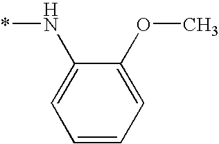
C1=C(N*)C(OC)=CC=C1
